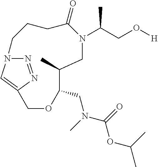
N1=NC2=CN1CCCC(=O)N(C(CO[H])C)CC(C)C(CN(C)C(=O)OC(C)C)OC2
